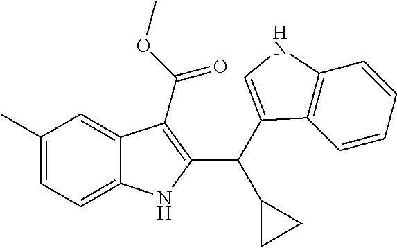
C1(C)=CC=C2C(=C1)C(C(OC)=O)=C(C(C1CC1)C1=CNC3=C1C=CC=C3)N2
